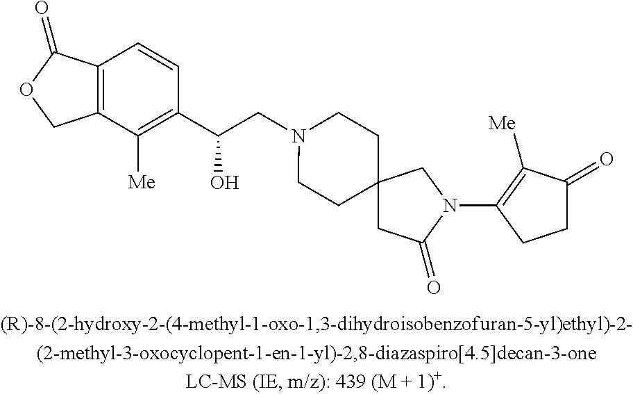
C12=C(C=CC(C(O)CN3CCC4(CC3)CC(=O)N(C3=C([Me])C(=O)CC3)C4)=C1[Me])C(=O)OC2
